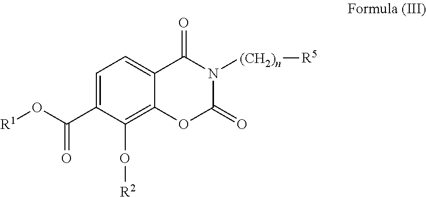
C1=C(C(O[R1])=O)C(O[R2])=C2C(=C1)C(=O)N([(CH2)n][R5])C(=O)O2
